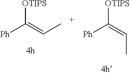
[Ph]C(=CC)[OTIPS].[Ph]C(=CC)[OTIPS]
